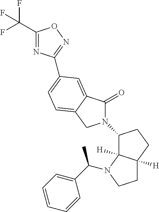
C1(C(F)(F)F)=NC(C2=CC=C3C(=C2)C(=O)N(C2C4([H])C([H])(CC2)CCN4C(C)C2=CC=CC=C2)C3)=NO1
